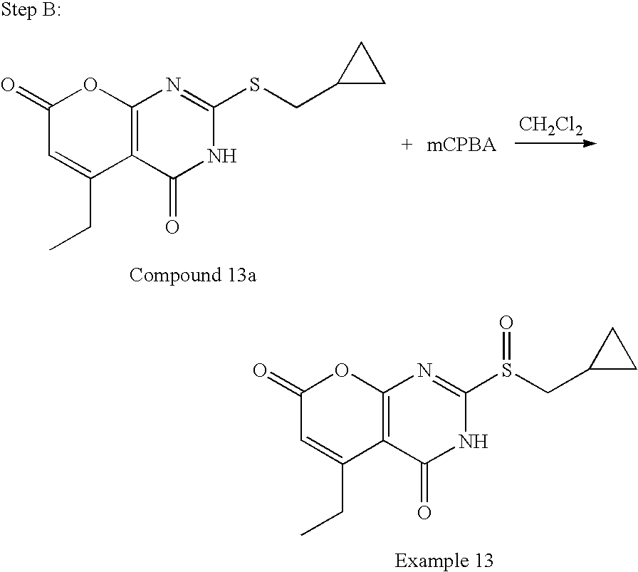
[CH2Cl2].C12=C(C(=O)NC(SCC3CC3)=N1)C(CC)=CC(=O)O2.C12=C(C(=O)NC(S(CC3CC3)=O)=N1)C(CC)=CC(=O)O2
